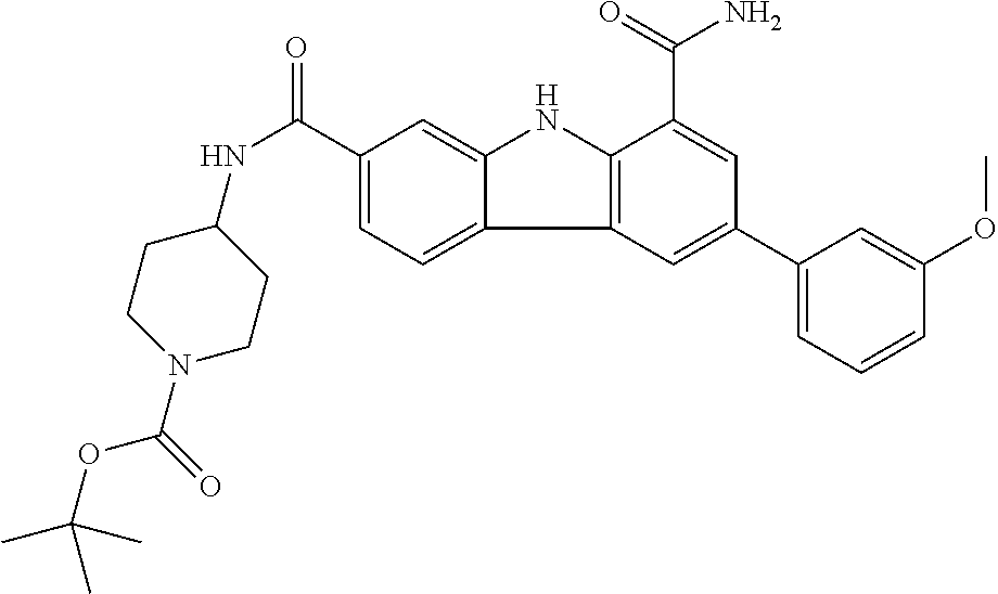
C1(C(=O)NC2CCN(C(=O)OC(C)(C)C)CC2)=CC=C2C(=C1)NC1=C2C=C(C2=CC=CC(OC)=C2)C=C1C(=O)N
